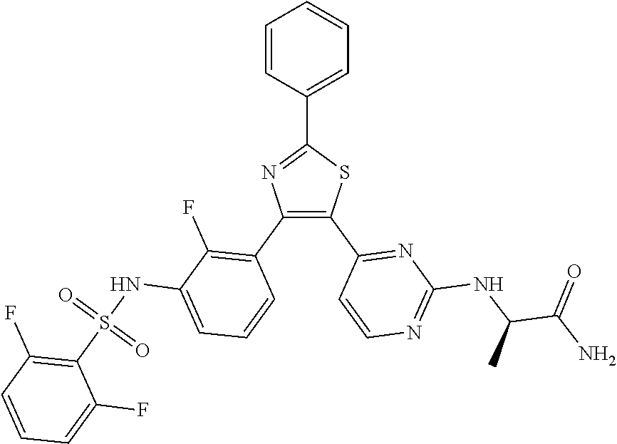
C1=C(C2=NC(C3=C(F)C(NS(C4=C(F)C=CC=C4F)(=O)=O)=CC=C3)=C(C3=NC(NC(C(N)=O)C)=NC=C3)S2)C=CC=C1
